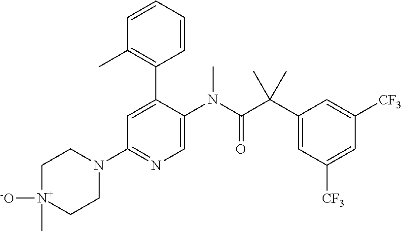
[N+]1([-O])(C)CCN(C2=NC=C(N(C(C(C3=CC([CF3])=CC([CF3])=C3)(C)C)=O)C)C(C3=C(C)C=CC=C3)=C2)CC1
